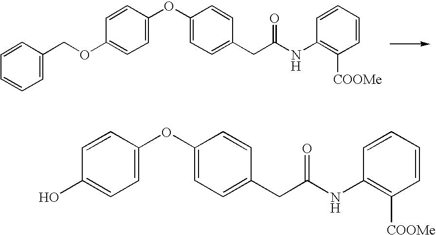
C1=C(COC2=CC=C(OC3=CC=C(CC(NC4=C([COOMe])C=CC=C4)=O)C=C3)C=C2)C=CC=C1.OC1=CC=C(OC2=CC=C(CC(NC3=C([COOMe])C=CC=C3)=O)C=C2)C=C1
